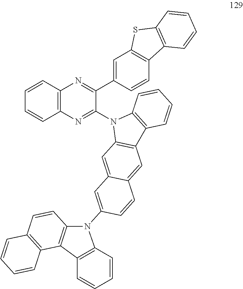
C1(N2C3=C(C4=C2C=CC=C4)C=C2C(=C3)C=C(N3C4=C(C5=C(C=C4)C=CC=C5)C4=C3C=CC=C4)C=C2)=NC2=C(N=C1C1=CC3=C(C=C1)C1=C(S3)C=CC=C1)C=CC=C2
